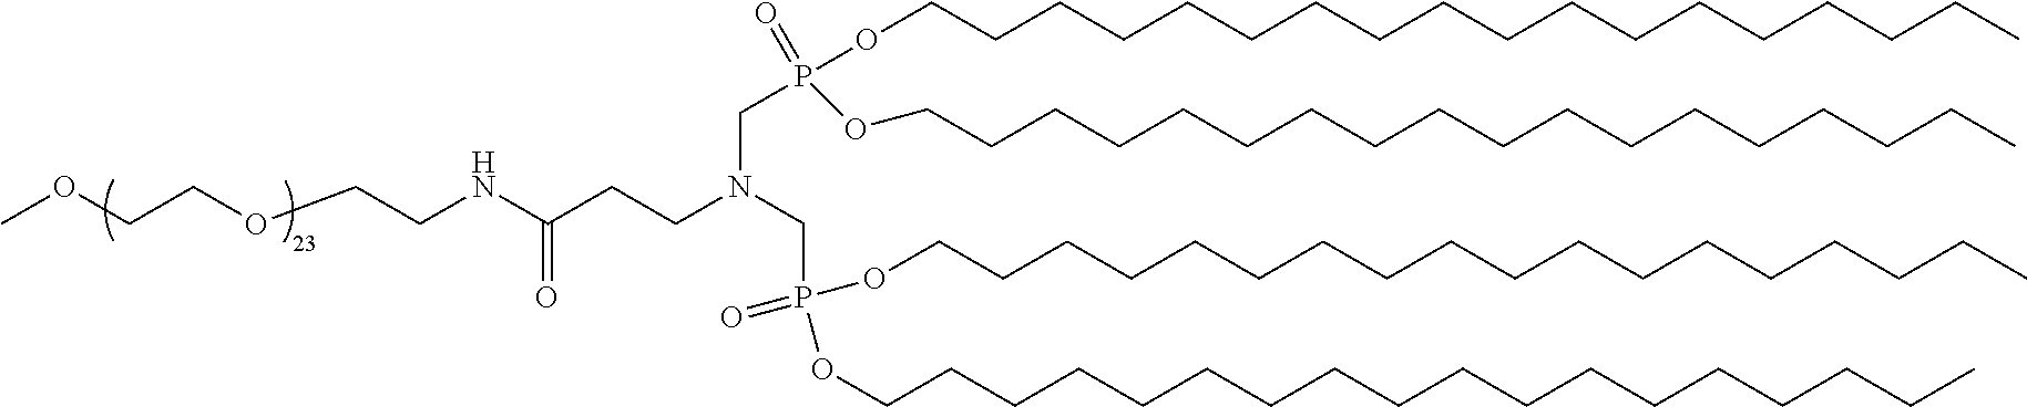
C(CCN(CP(OCCCCCCCCCCCCCCCCCC)(=O)OCCCCCCCCCCCCCCCCCC)CP(=O)(OCCCCCCCCCCCCCCCCCC)OCCCCCCCCCCCCCCCCCC)(NCCOCCOC)=O
